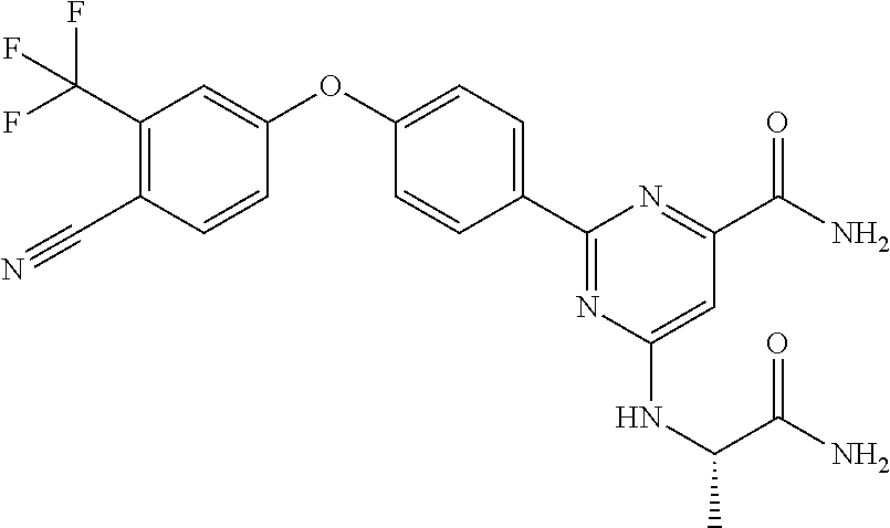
C1(C2=CC=C(OC3=CC(C(F)(F)F)=C(C#N)C=C3)C=C2)=NC(NC(C(=O)N)C)=CC(C(=O)N)=N1
